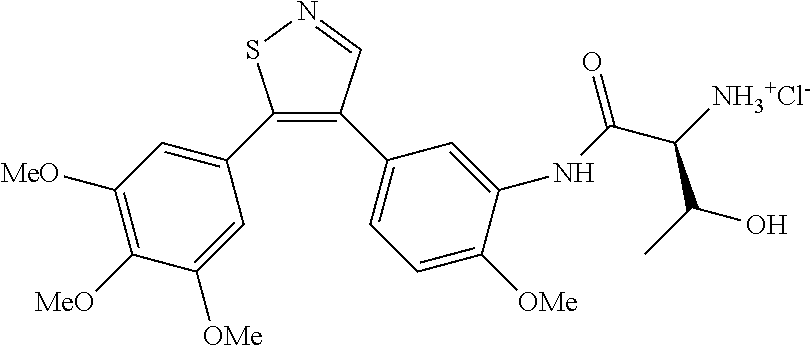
C1(C2=CC([MeO])=C([MeO])C([OMe])=C2)=C(C2=CC=C([OMe])C(NC(C([NH3+Cl-])C(C)O)=O)=C2)C=NS1
